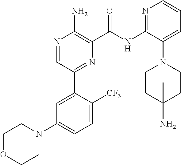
N1=CC(C2=CC(N3CCOCC3)=CC=C2[CF3])=NC(C(NC2=NC=CC=C2N2CCC(N)(C)CC2)=O)=C1N
